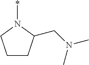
C1CC(CN(C)C)N(*)C1
